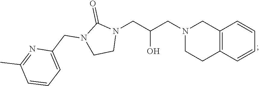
C12=C(C=CC=C1)CCN(CC(CN1C(=O)N(CC3=CC=CC(C)=N3)CC1)O)C2
